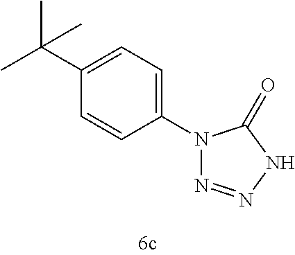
C1(N2N=NNC2=O)=CC=C(C(C)(C)C)C=C1
